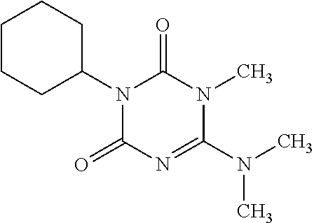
N1(C2CCCCC2)C(=O)N=C(N(C)C)N(C)C1=O
